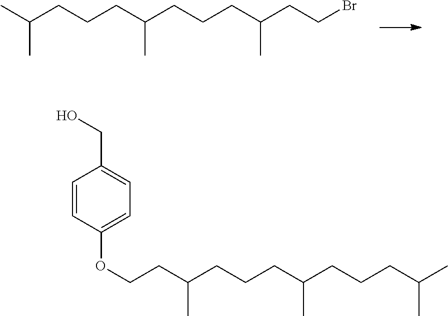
CC(CCCC(CCCC(CCBr)C)C)C.C(C(CCCC(CCCC(C)C)C)C)COC1=CC=C(CO)C=C1
